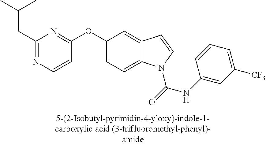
C1=CC(OC2=CC=C3C(=C2)C=CN3C(=O)NC2=CC([CF3])=CC=C2)=NC(CC(C)C)=N1
